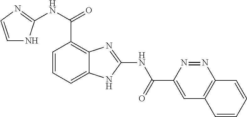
C1=CC=C2C(=C1C(NC1=NC=CN1)=O)N=C(NC(C1=CC3=C(N=N1)C=CC=C3)=O)N2
